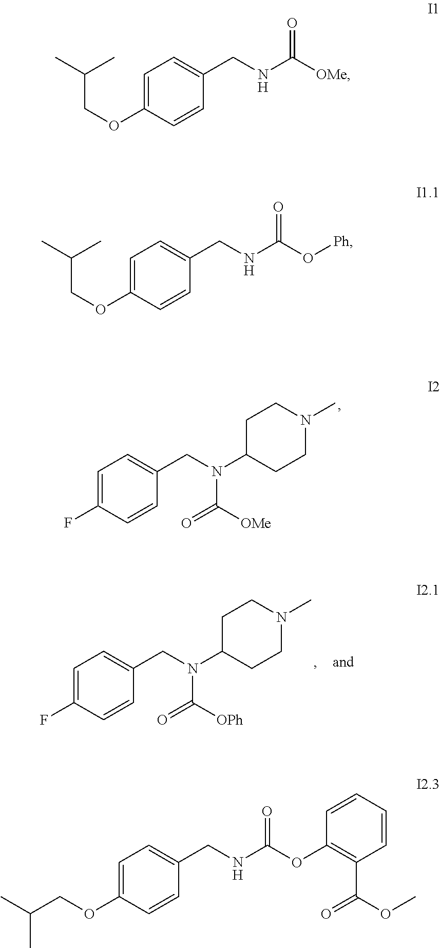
C1=C(F)C=CC(CN(C2CCN(C)CC2)C([OMe])=O)=C1.C1=C(F)C=CC(CN(C2CCN(C)CC2)C([OPh])=O)=C1.C1=C(OCC(C)C)C=CC(CNC([OMe])=O)=C1.C1=C(OCC(C)C)C=CC(CNC(O[Ph])=O)=C1.C1=C(OCC(C)C)C=CC(CNC(OC2=C(C(=O)OC)C=CC=C2)=O)=C1
